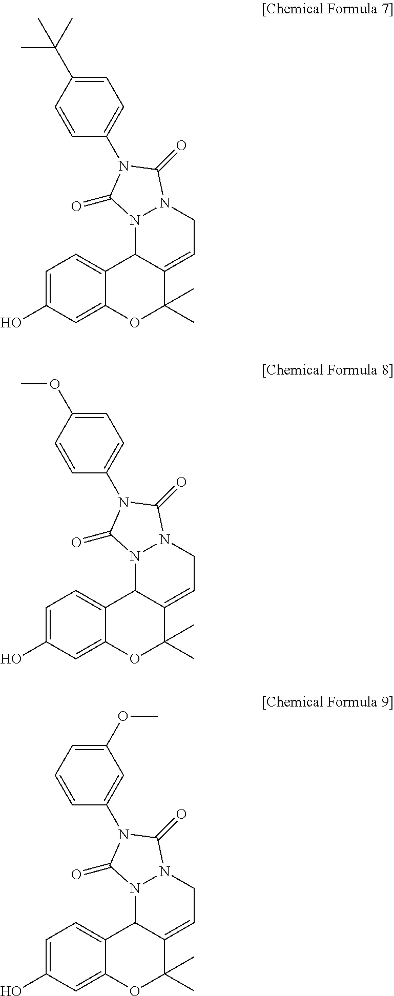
C1(N2C(=O)N3CC=C4C(C)(C)OC5=CC(O)=CC=C5C4N3C2=O)=CC=C(C(C)(C)C)C=C1.C1(N2C(=O)N3CC=C4C(C)(C)OC5=CC(O)=CC=C5C4N3C2=O)=CC=C(OC)C=C1.C1(N2C(=O)N3CC=C4C(C)(C)OC5=CC(O)=CC=C5C4N3C2=O)=CC(OC)=CC=C1
